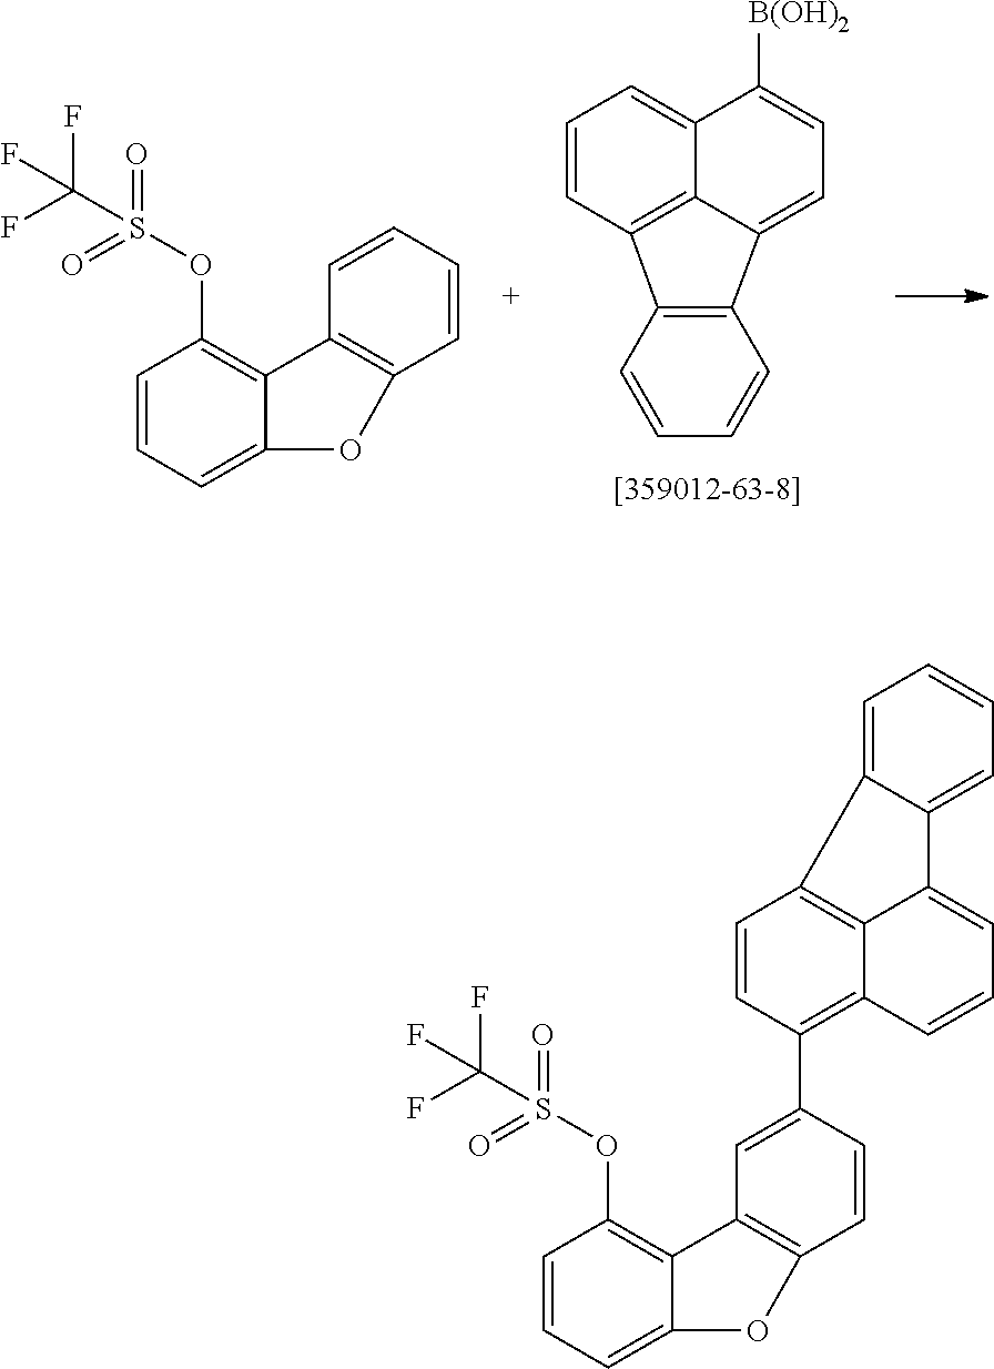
C12=C(C=CC=C1)C1=C3C(=CC=C1)C([B(OH)2])=CC=C23.C1=CC=C2C(=C1OS(=O)(=O)C(F)(F)F)C1=C(O2)C=CC=C1.C1=CC=C2C(=C1OS(=O)(=O)C(F)(F)F)C1=C(O2)C=CC(C2=C3C4=C(C=C2)C2=CC=CC=C2C4=CC=C3)=C1
